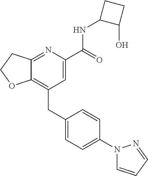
C12=C(CC3=CC=C(N4C=CC=N4)C=C3)C=C(C(NC3C(O)CC3)=O)N=C1CCO2
